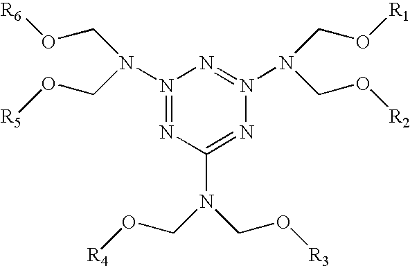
N1(N(CO[R5])CO[R6])=NC(N(CO[R4])CO[R3])=NN(N(CO[R2])CO[R1])=N1
